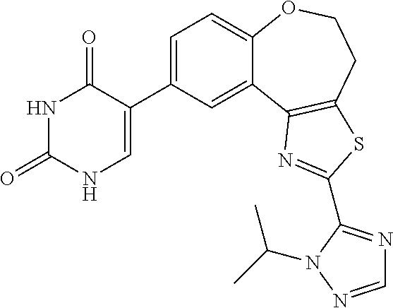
C1(C2=CNC(=O)NC2=O)=CC=C2C(=C1)C1=C(CCO2)SC(C2=NC=NN2C(C)C)=N1
